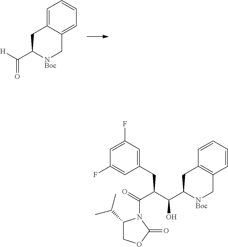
C1=C2C(=CC=C1)C[NBoc]C(C([H])=O)C2.C1=CC=CC2=C1CC(C(C(C(=O)N1C(C(C)C)COC1=O)CC1=CC(F)=CC(F)=C1)O)[NBoc]C2
